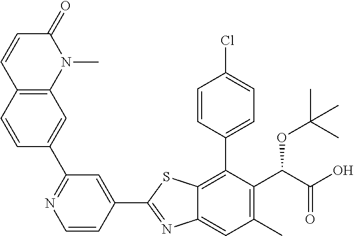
C1(C2=NC3=CC(C)=C(C(OC(C)(C)C)C(=O)O)C(C4=CC=C(Cl)C=C4)=C3S2)=CC(C2=CC3=C(C=C2)C=CC(=O)N3C)=NC=C1
